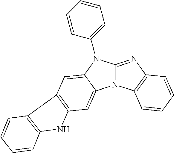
N12C(=NC3=C1C=CC=C3)N(C1=CC=CC=C1)C1=CC3=C(C=C21)NC1=C3C=CC=C1
